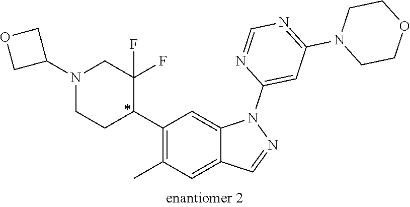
C1(C2C(F)(F)CN(C3COC3)CC2)=C(C)C=C2C(=C1)N(C1=CC(N3CCOCC3)=NC=N1)N=C2
